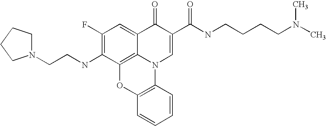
C1(F)=C(NCCN2CCCC2)C2=C3C(=C1)C(=O)C(C(NCCCCN(C)C)=O)=CN3C1=C(O2)C=CC=C1
